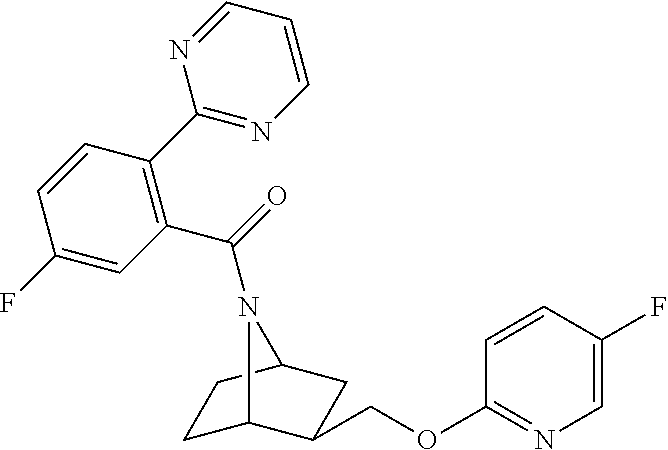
C1C2C(COC3=NC=C(F)C=C3)CC(C1)N2C(=O)C1=C(C2=NC=CC=N2)C=CC(F)=C1
